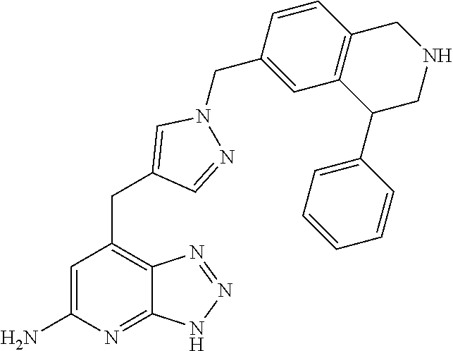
C1=C(N)N=C2C(=C1CC1=CN(CC3=CC4=C(C=C3)CNCC4C3=CC=CC=C3)N=C1)N=NN2
